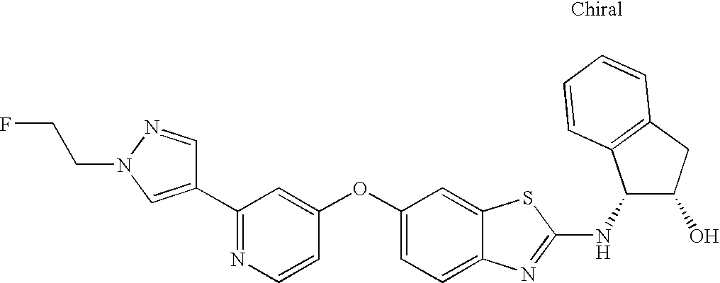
N1=C(C2=CN(CCF)N=C2)C=C(OC2=CC=C3C(=C2)SC(NC2C(O)CC4=C2C=CC=C4)=N3)C=C1
